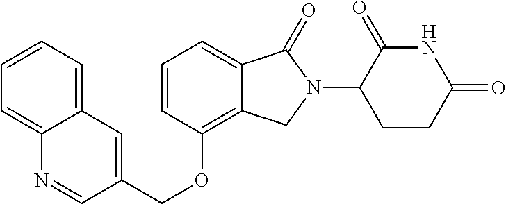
C1=CC(OCC2=CC3=CC=CC=C3N=C2)=C2C(=C1)C(=O)N(C1CCC(=O)NC1=O)C2
